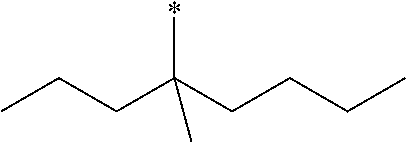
*C(CCCC)(CCC)C
